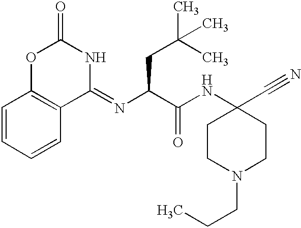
C1=CC=CC2=C1OC(=O)NC2=NC(C(NC1(C#N)CCN(CCC)CC1)=O)CC(C)(C)C
